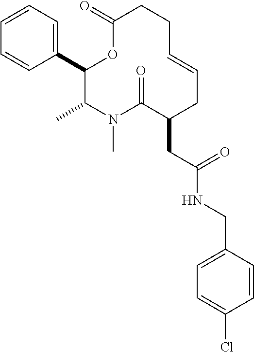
C1(C2=CC=CC=C2)C(C)N(C)C(=O)C(CC(NCC2=CC=C(Cl)C=C2)=O)CC=CCCC(=O)O1
